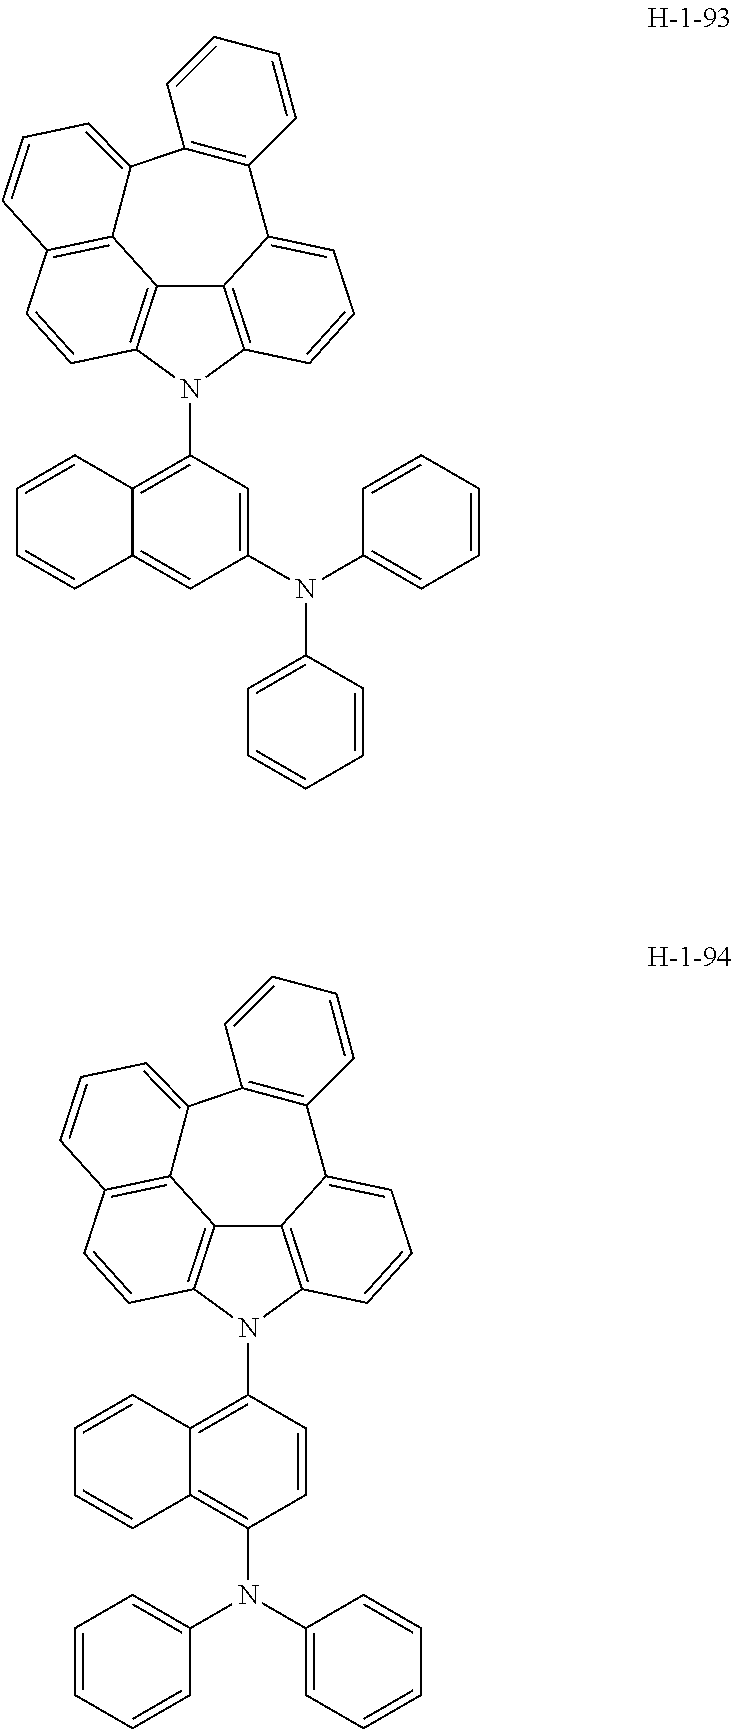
C1(N(C2=CC=CC=C2)C2=CC=CC=C2)=CC(N2C3=C4C5=C2C=CC2=C5C(=CC=C2)C2=C(C4=CC=C3)C=CC=C2)=C2C(=C1)C=CC=C2.C1=CC(N2C3=C4C5=C2C=CC2=C5C(=CC=C2)C2=C(C4=CC=C3)C=CC=C2)=C2C(=C1N(C1=CC=CC=C1)C1=CC=CC=C1)C=CC=C2
